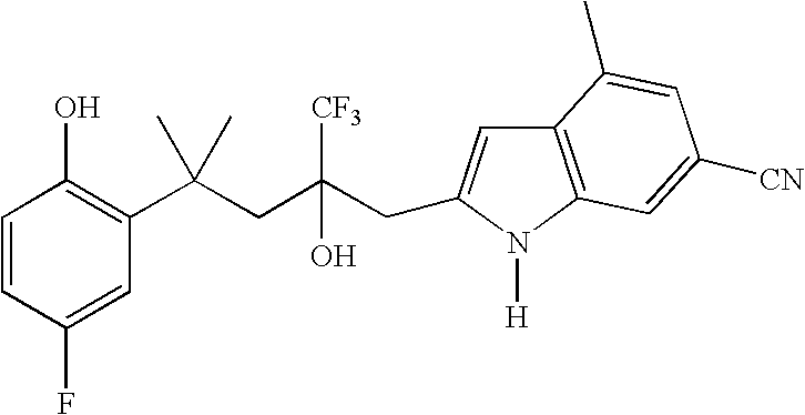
C1(F)=CC(C(CC(CC2=CC3=C(N2[H])C=C([CN])C=C3C)([CF3])O)(C)C)=C(O)C=C1
